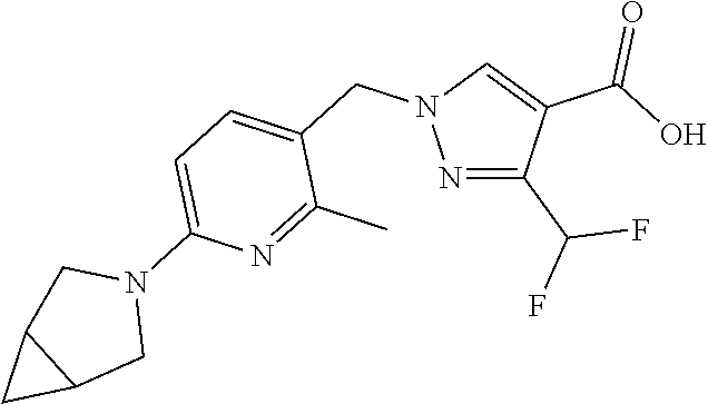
N1=C(C(F)F)C(C(=O)O)=CN1CC1=CC=C(N2CC3C(C2)C3)N=C1C
